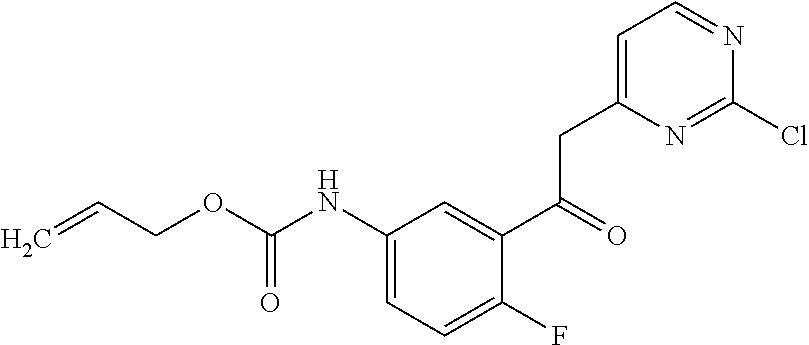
C=CCOC(NC1=CC=C(F)C(C(CC2=CC=NC(Cl)=N2)=O)=C1)=O
